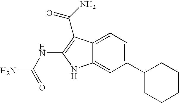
C1(C2CCCCC2)=CC=C2C(=C1)NC(NC(N)=O)=C2C(N)=O
